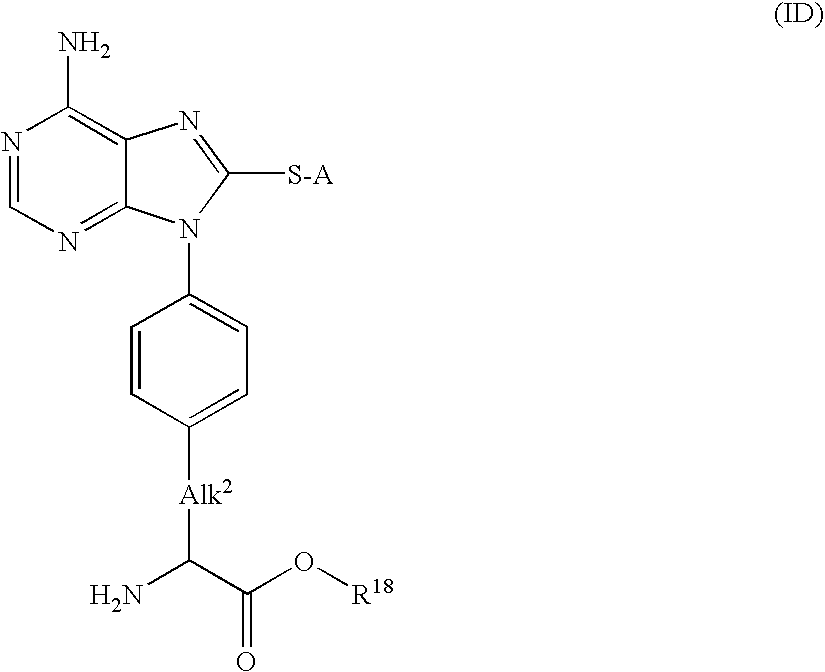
N1=CN=C2C(=C1N)N=C([S-A])N2C1=CC=C([Alk2]C(N)C(O[R18])=O)C=C1
